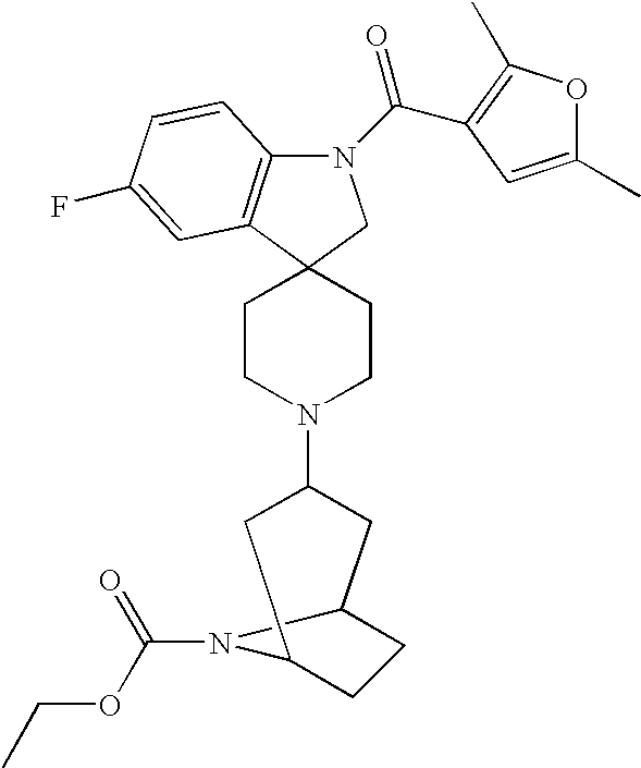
N1(C(=O)C2=C(C)OC(C)=C2)C2=C(C3(C1)CCN(C1CC4CCC(C1)N4C(=O)OCC)CC3)C=C(F)C=C2
